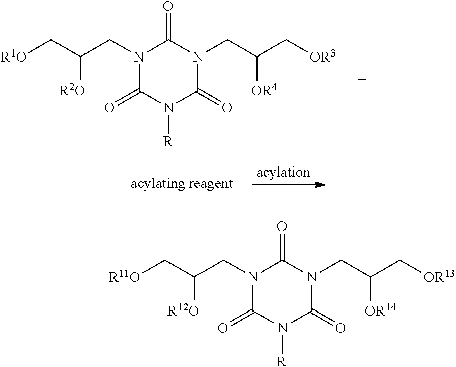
N1(CC(C[R1O])[R2O])C(=O)N([R])C(=O)N(CC(C[OR3])[OR4])C1=O.N1(CC(C[R11O])[R12O])C(=O)N([R])C(=O)N(CC(C[OR13])[OR14])C1=O
